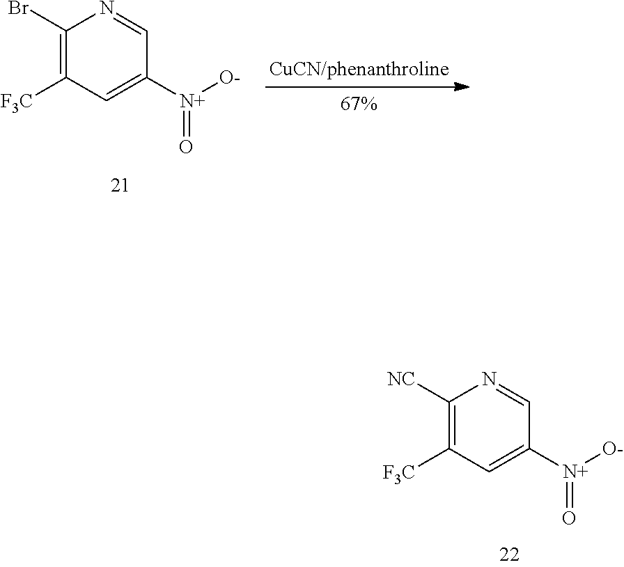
C1([NC])=C([F3C])C=C([N+]([O-])=O)C=N1.C1(Br)=C([F3C])C=C([N+]([O-])=O)C=N1
